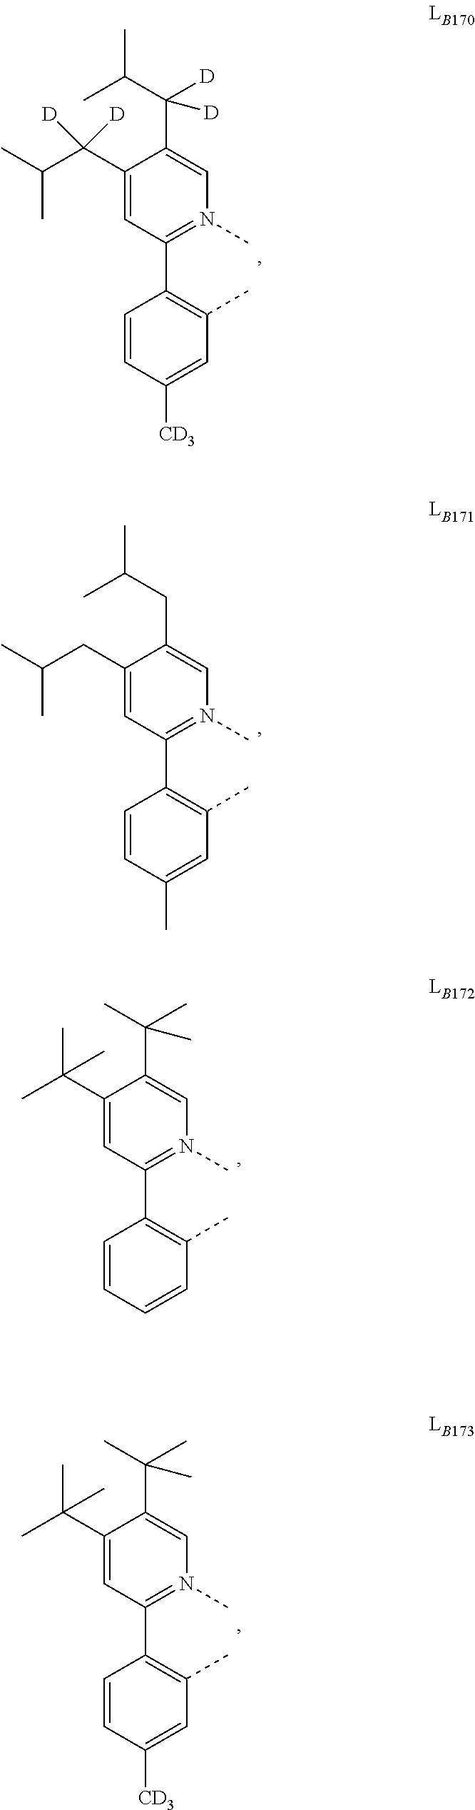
C1=CC([CD3])=CC(C)=C1C1=N(C)C=C(C([D])(C(C)C)[D])C(C(C(C)C)([D])[D])=C1.C1=CC(C)=CC(C)=C1C1=N(C)C=C(CC(C)C)C(CC(C)C)=C1.C1=CC=CC(C)=C1C1=N(C)C=C(C(C)(C)C)C(C(C)(C)C)=C1.C1=CC([CD3])=CC(C)=C1C1=N(C)C=C(C(C)(C)C)C(C(C)(C)C)=C1
